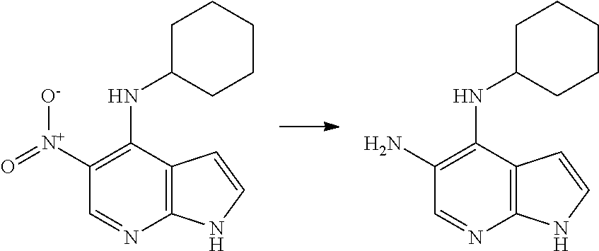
C1(N)=C(NC2CCCCC2)C2=C(N=C1)NC=C2.C1([N+]([O-])=O)=C(NC2CCCCC2)C2=C(N=C1)NC=C2
